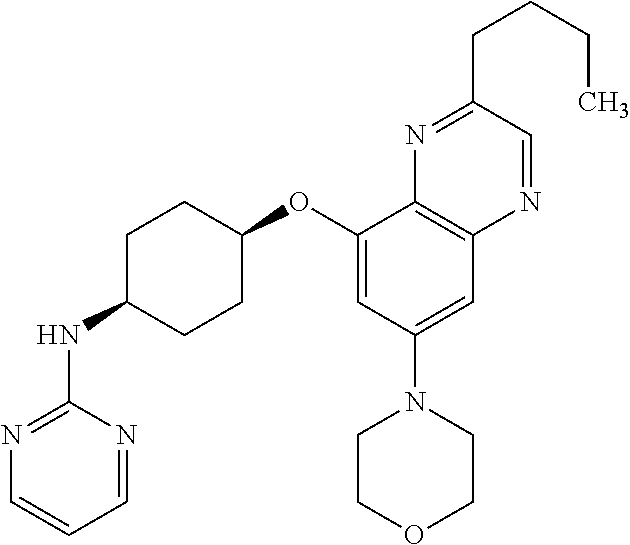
C1=NC(NC2CCC(OC3=CC(N4CCOCC4)=CC4=C3N=C(CCCC)C=N4)CC2)=NC=C1
